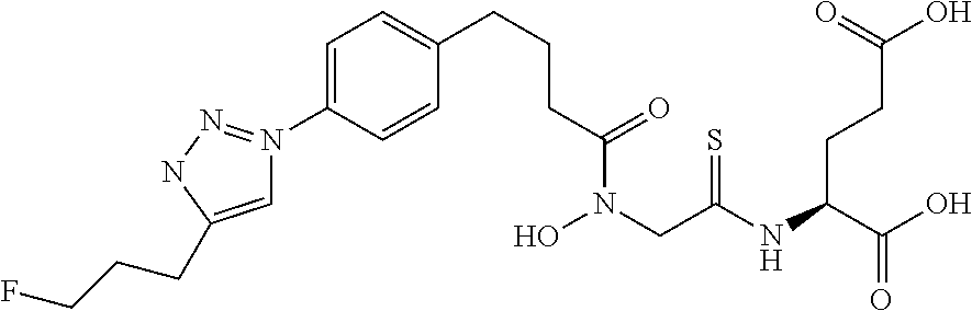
C(CC(N(CC(NC(CCC(O)=O)C(O)=O)=S)O)=O)CC1=CC=C(N2=NNC(CCCF)=C2)C=C1
